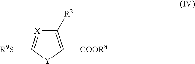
C1([R2])=C([COOR8])[Y]C([R9S])=[X]1
